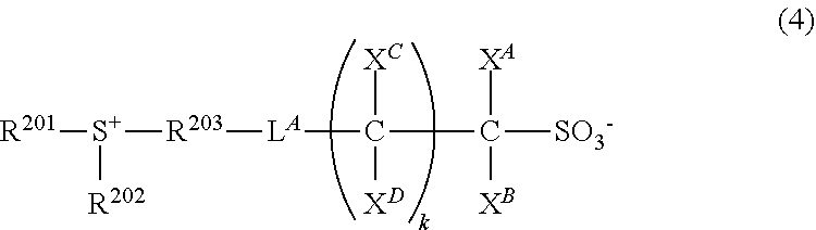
[R201][S+]([R202])[R203][LA]C([XC])([XD])C([XA])([XB])[SO3-]
